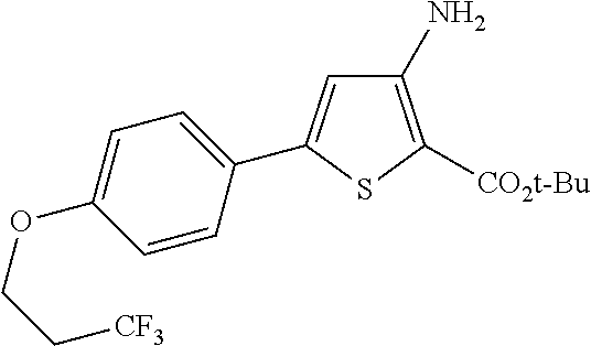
C1(N)=C([CO2t-Bu])SC(C2=CC=C(OCC[CF3])C=C2)=C1
